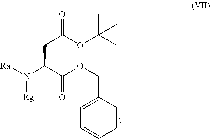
N(C(C(OCC1=CC=CC=C1)=O)CC(OC(C)(C)C)=O)([Ra])[Rg]
